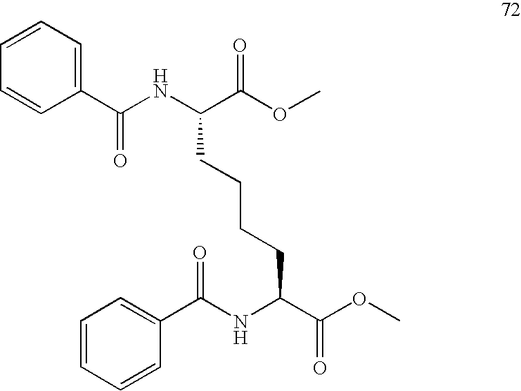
C1(C(=O)NC(C(=O)OC)CCCCC(NC(=O)C2=CC=CC=C2)C(=O)OC)=CC=CC=C1
